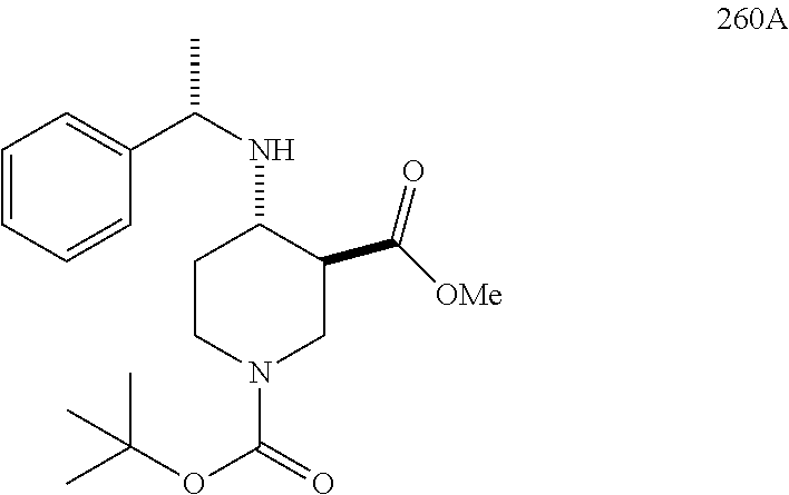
N(C1CCN(C(=O)OC(C)(C)C)CC1C([OMe])=O)C(C)C1=CC=CC=C1
